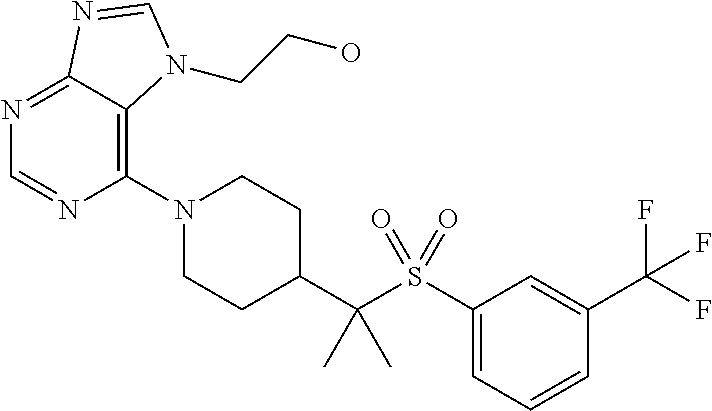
C1(N2CCC(C(S(C3=CC=CC(C(F)(F)F)=C3)(=O)=O)(C)C)CC2)=C2C(=NC=N1)N=CN2CCO
